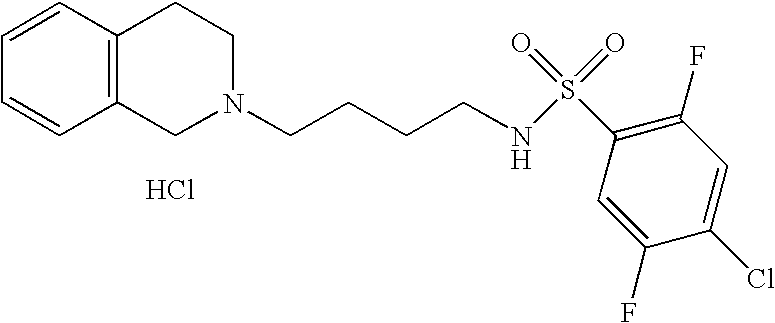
Cl.C1=CC=CC2=C1CCN(CCCCNS(=O)(=O)C1=C(F)C=C(Cl)C(F)=C1)C2
